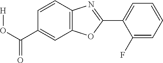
C1(C(O[H])=O)=CC2=C(C=C1)N=C(C1=CC=CC=C1F)O2
